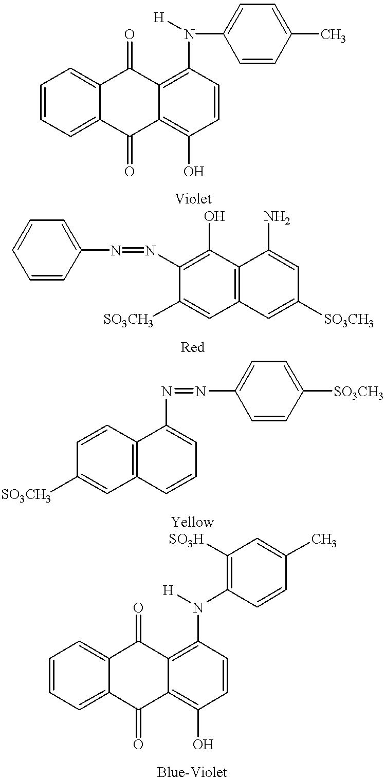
C1=CC=C2C(=C1)C(=O)C1=C(N([H])C3=CC=C(C)C=C3)C=CC(O)=C1C2=O.C12=C(C(O)=C(N=NC3=CC=CC=C3)C([SO3CH3])=C1)C(N)=CC([SO3CH3])=C2.C12=C(C=CC([SO3CH3])=C1)C(N=NC1=CC=C([SO3CH3])C=C1)=CC=C2.C1=CC=C2C(=C1)C(=O)C1=C(N([H])C3=C([SO3H])C=C(C)C=C3)C=CC(O)=C1C2=O
